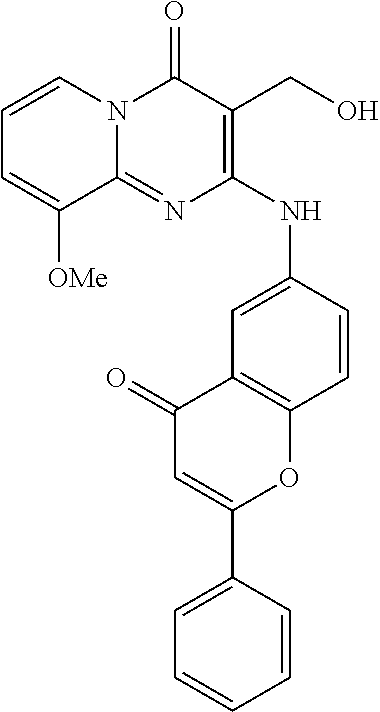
C12=NC(NC3=CC4=C(C=C3)OC(C3=CC=CC=C3)=CC4=O)=C(CO)C(=O)N1C=CC=C2[OMe]
